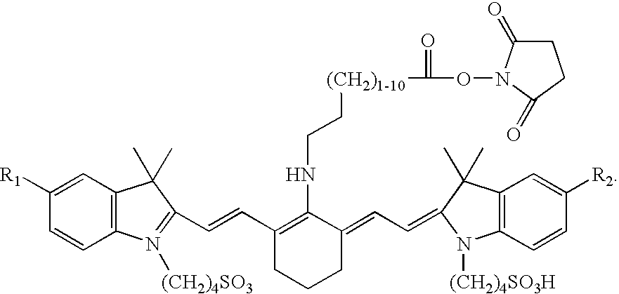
[(CH2)1-10](C(=O)ON1C(=O)CCC1=O)CCNC1=C(C=CC2=N([(CH2)4SO3])C3=C(C=C([R1])C=C3)C2(C)C)CCCC1=CC=C1C(C)(C)C2=C(C=CC([R2])=C2)N1[(CH2)4SO3H]
